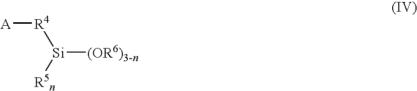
[(OR6)3-n][Si]([R4][A])[R5n]
